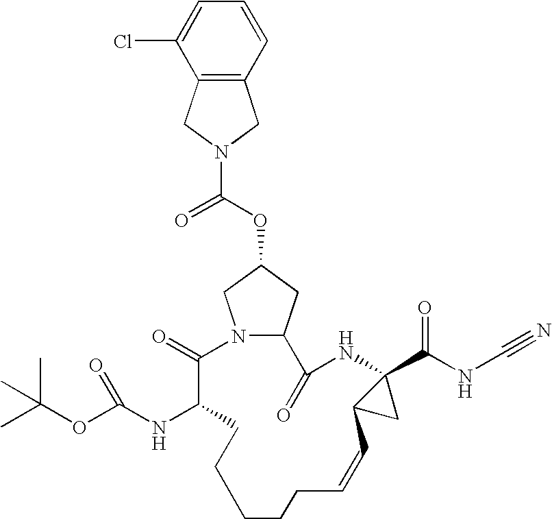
N12C(CC(OC(=O)N3CC4=C(C3)C(Cl)=CC=C4)C1)C(=O)NC1(C(NC#N)=O)C(C1)C=CCCCCCC(NC(OC(C)(C)C)=O)C2=O
